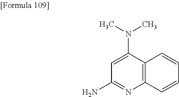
C1(N)=NC2=C(C(N(C)C)=C1)C=CC=C2
